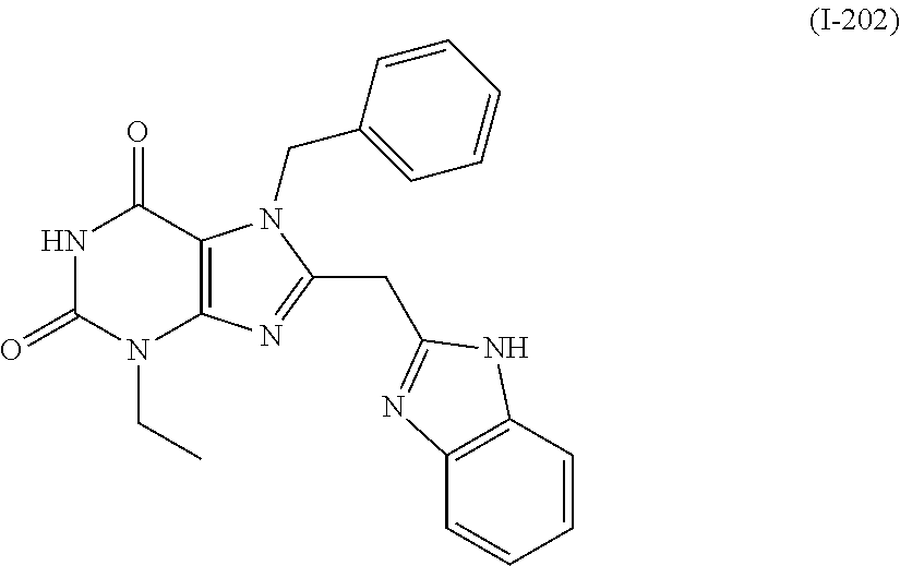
N1C(=O)N(CC)C2=C(C1=O)N(CC1=CC=CC=C1)C(CC1=NC3=C(C=CC=C3)N1)=N2
